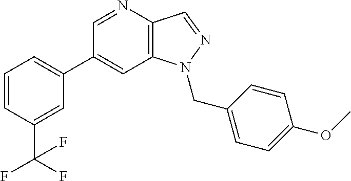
C1(C2=CC=CC(C(F)(F)F)=C2)=CC2=C(C=NN2CC2=CC=C(OC)C=C2)N=C1
